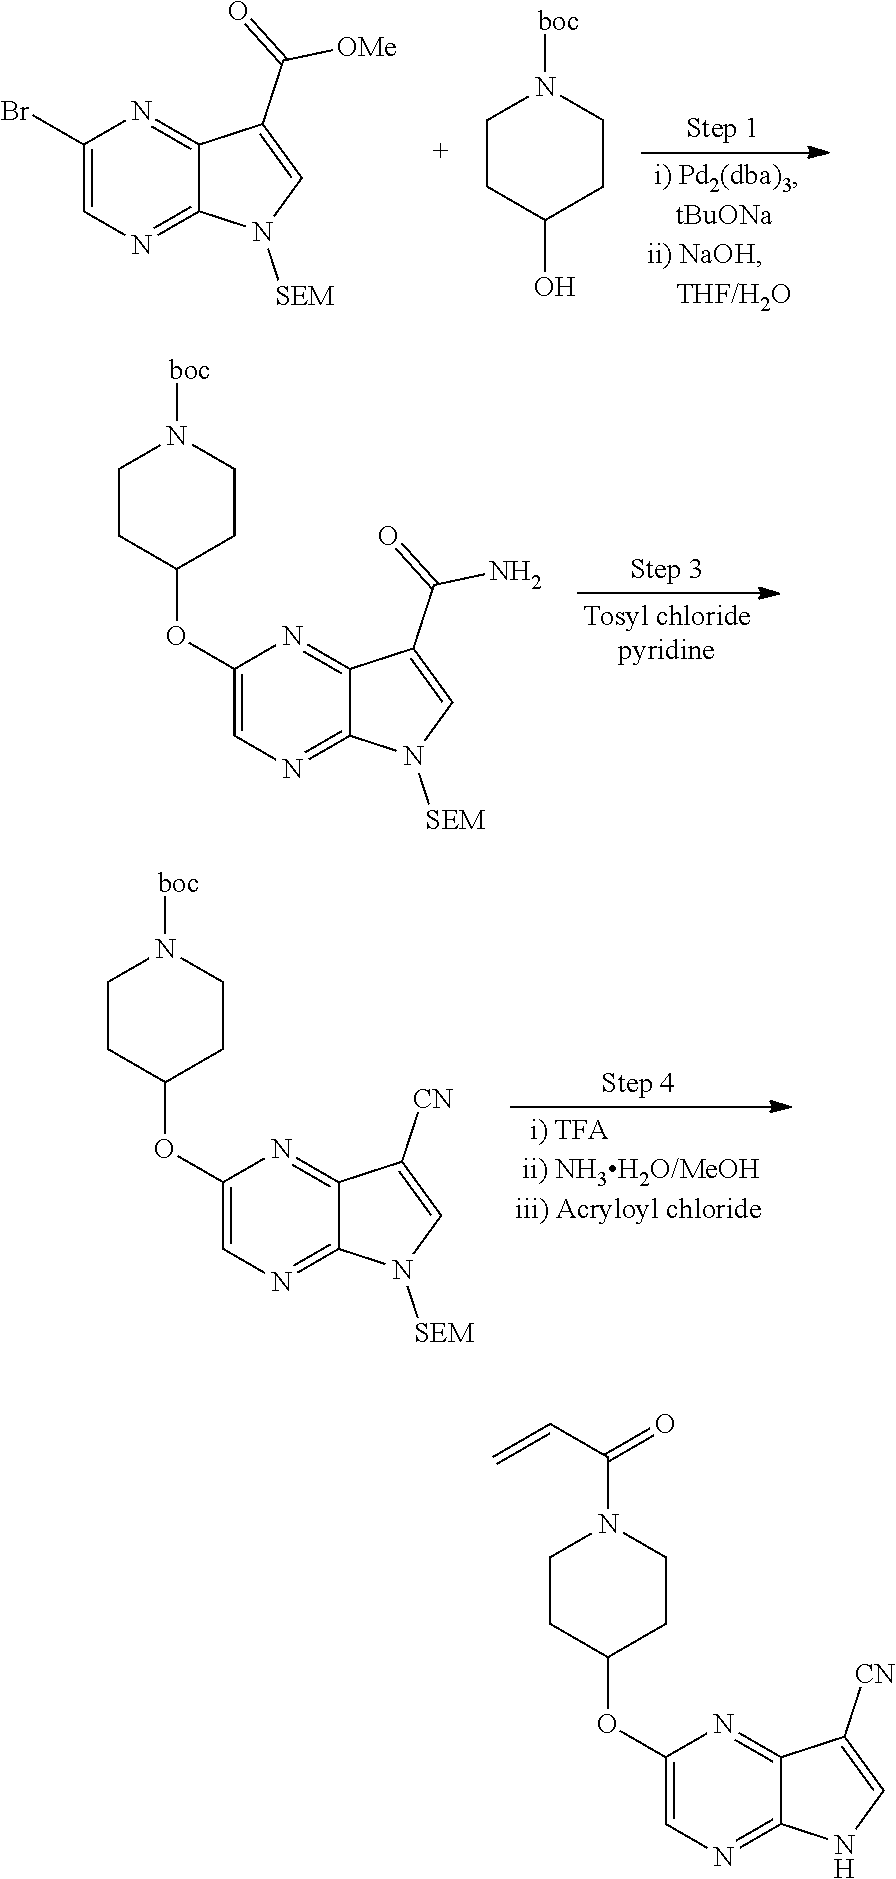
C1(Br)=CN=C2C(=N1)C(C(=O)[OMe])=CN2[SEM].C1CC(O)CCN1[boc].C1(OC2CCN([boc])CC2)=CN=C2C(=N1)C(C(=O)N)=CN2[SEM].C1(OC2CCN([boc])CC2)=CN=C2C(=N1)C([CN])=CN2[SEM].C1(OC2CCN(C(C=C)=O)CC2)=CN=C2C(=N1)C([CN])=CN2
